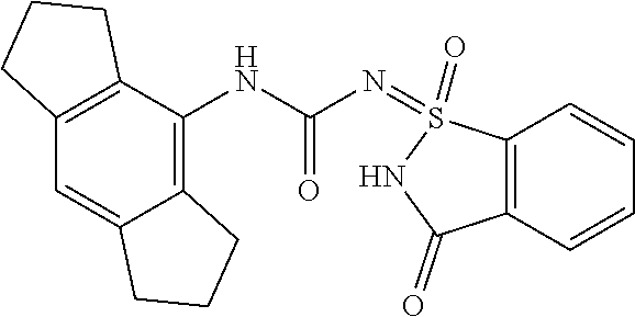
C12=C(C=CC=C1)C(=O)NS2(=O)=NC(NC1=C2C(=CC3=C1CCC3)CCC2)=O
